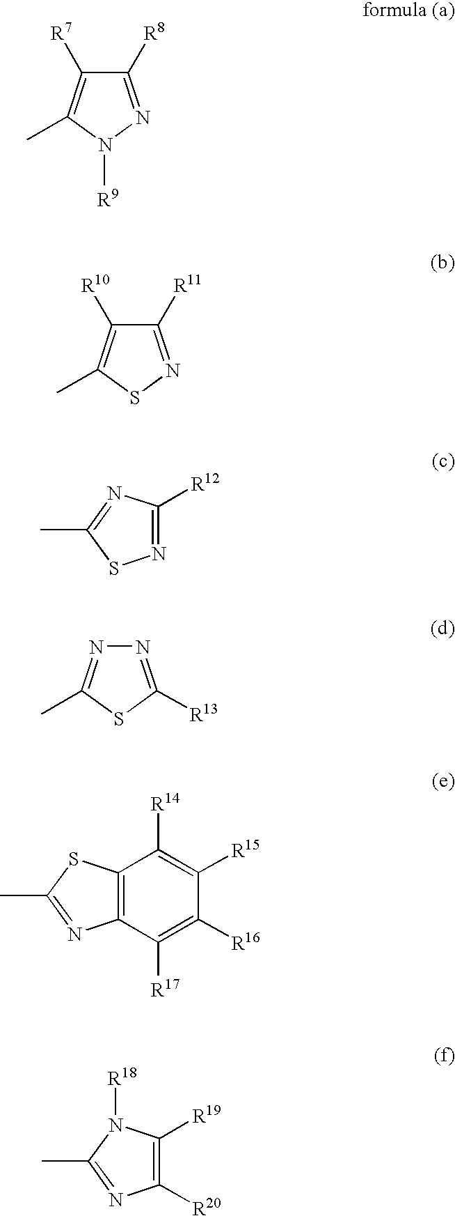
C1([R8])=NN([R9])C(C)=C1[R7].C1([R11])=NSC(C)=C1[R10].N1=C([R12])N=C(C)S1.N1=C([R13])SC(C)=N1.C12=C(C([R17])=C([R16])C([R15])=C1[R14])N=C(C)S2.C1([R19])=C([R20])N=C(C)N1[R18]
